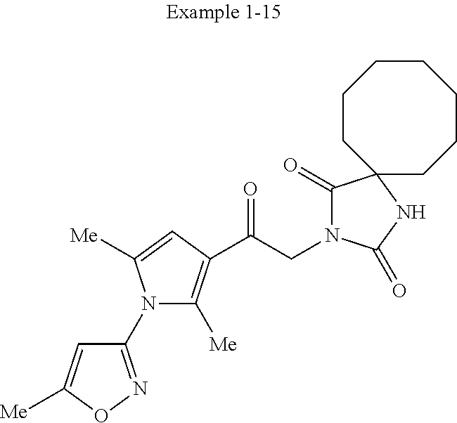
C1(N2C([Me])=C(C(CN3C(=O)C4(NC3=O)CCCCCCC4)=O)C=C2[Me])=NOC([Me])=C1
